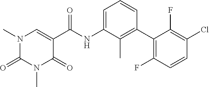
N1(C)C(=O)N(C)C=C(C(=O)NC2=CC=CC(C3=C(F)C=CC(Cl)=C3F)=C2C)C1=O
